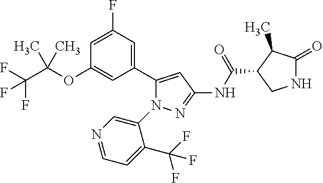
N1C(=O)C(C)C(C(NC2=NN(C3=CN=CC=C3C(F)(F)F)C(C3=CC(F)=CC(OC(C(F)(F)F)(C)C)=C3)=C2)=O)C1
